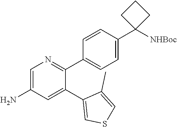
C1=C(N)C=C(C2=CSC=C2C)C(C2=CC=C(C3([NHBoc])CCC3)C=C2)=N1
